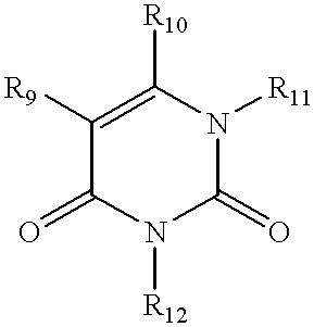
C1([R9])=C([R10])N([R11])C(=O)N([R12])C1=O
